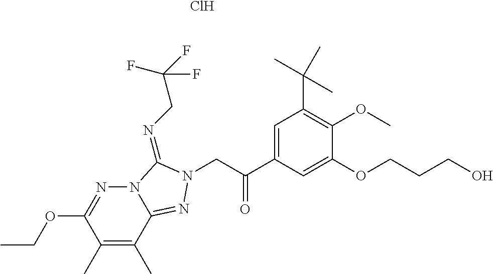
C1(C)=C(C)C2=NN(CC(C3=CC(C(C)(C)C)=C(OC)C(OCCCO)=C3)=O)C(=NCC(F)(F)F)N2N=C1OCC.Cl
